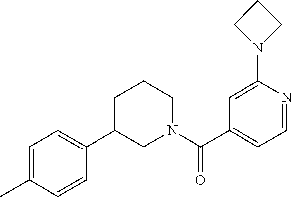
C1=C(N2CCC2)N=CC=C1C(N1CCCC(C2=CC=C(C)C=C2)C1)=O
